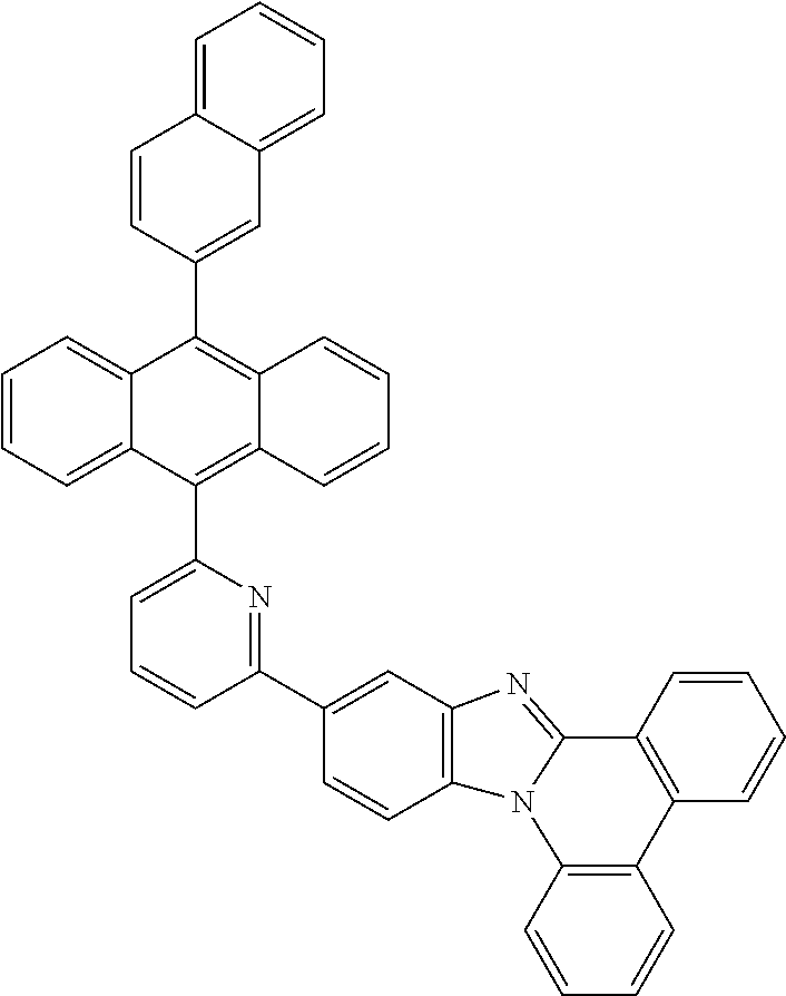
C1=CC2=C(C=C1)N1C(=NC3=C1C=CC(C1=NC(C4=C5C(=C(C6=CC7=CC=CC=C7C=C6)C6=CC=CC=C46)C=CC=C5)=CC=C1)=C3)C1=C2C=CC=C1
